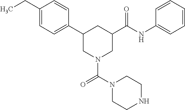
C1(CC)=CC=C(C2CN(C(N3CCNCC3)=O)CC(C(NC3=CC=CC=C3)=O)C2)C=C1
